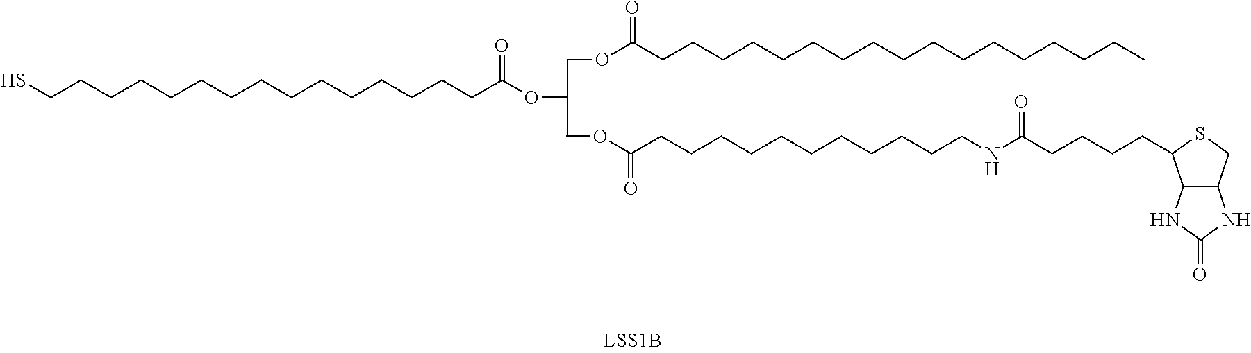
SCCCCCCCCCCCCCCCC(OC)=O.C(CCCCCCCCCCCCCCCCC)(=O)OC.O(C(CCCCCCCCCCCNC(CCCCC1C2C(NC(=O)N2)CS1)=O)=O)C
